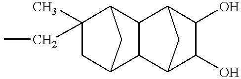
C1(C)(CC)CC2C3C(C1C2)C1C(O)C(O)C3C1
